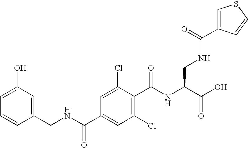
C1(O)=CC=CC(CNC(C2=CC(Cl)=C(C(NC(C(O)=O)CNC(=O)C3=CSC=C3)=O)C(Cl)=C2)=O)=C1
